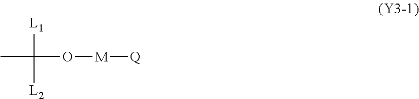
CC(O[M][Q])([L1])[L2]
